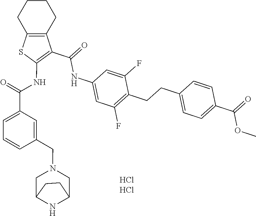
C1=C(NC(C2=C(NC(C3=CC=CC(CN4CC5NC(C4)CC5)=C3)=O)SC3=C2CCCC3)=O)C=C(F)C(CCC2=CC=C(C(=O)OC)C=C2)=C1F
